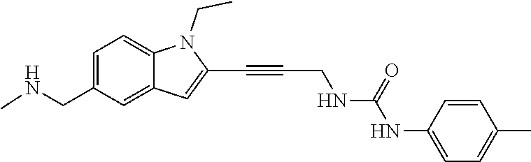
C1=C2C(=CC=C1CNC)N(CC)C(C#CCNC(NC1=CC=C(C)C=C1)=O)=C2
